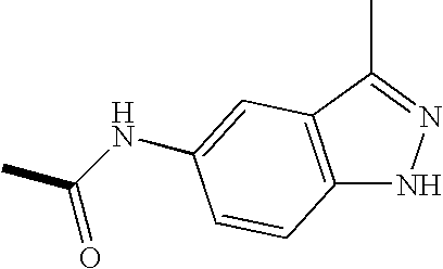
CC(=O)NC1=CC2=C(C=C1)NN=C2C
